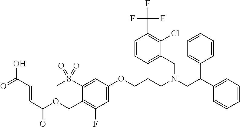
CS(C1=CC(OCCCN(CC(C2=CC=CC=C2)C2=CC=CC=C2)CC2=CC=CC(C(F)(F)F)=C2Cl)=CC(F)=C1COC(C=CC(=O)O)=O)(=O)=O
